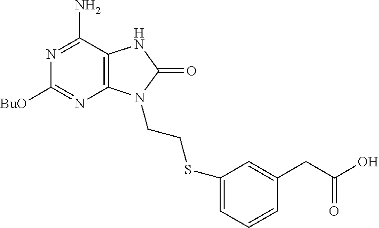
C1([BuO])=NC2=C(C(N)=N1)NC(=O)N2CCSC1=CC=CC(CC(O)=O)=C1
